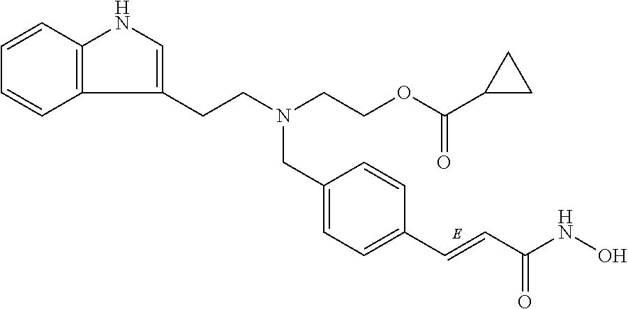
C1=CC2=C(C=C1)C(CCN(CC1=CC=C(C=CC(NO)=O)C=C1)CCOC(C1CC1)=O)=CN2
